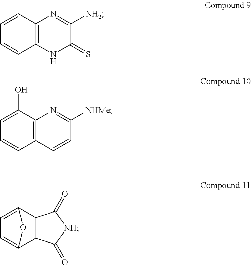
C1=CC2=C(C=C1)NC(=S)C([NH2])=N2.C1=C(O)C2=C(C=C1)C=CC([NHMe])=N2.C1=C2C3C(C(=C1)O2)C(=O)[NH]C3=O
